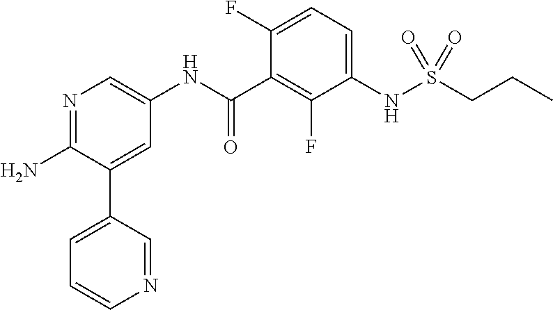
C1(F)=CC=C(NS(CCC)(=O)=O)C(F)=C1C(NC1=CN=C(N)C(C2=CC=CN=C2)=C1)=O
